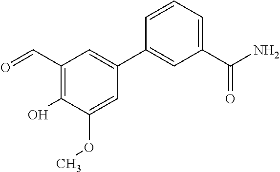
C1(C=O)=C(O)C(OC)=CC(C2=CC(C(N)=O)=CC=C2)=C1
